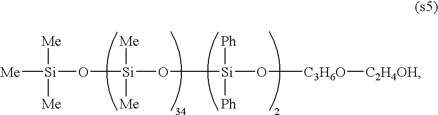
[Me][Si]([Me])([Me])O[Si](O[Si](O[C3H6O][C2H4OH])([Ph])[Ph])([Me])[Me]
